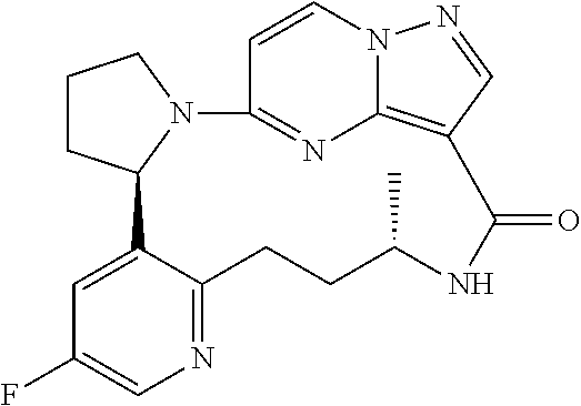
C1=CN2C3=C(C=N2)C(=O)NC(C)CCC2=NC=C(F)C=C2C2N(C1=N3)CCC2
